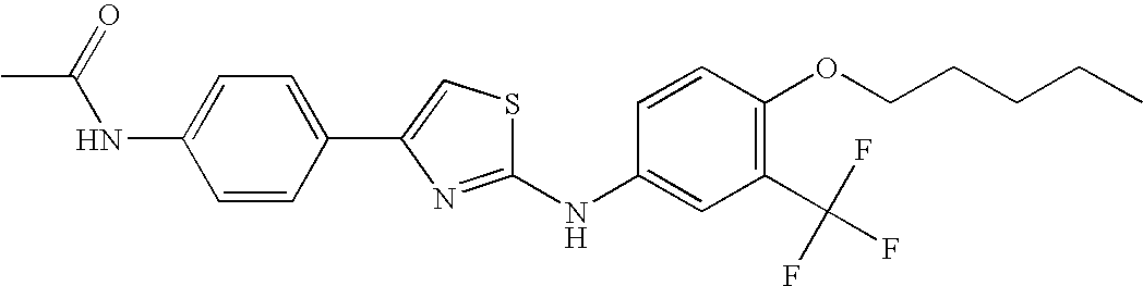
C1(C(F)(F)F)=C(OCCCCC)C=CC(NC2=NC(C3=CC=C(NC(C)=O)C=C3)=CS2)=C1
